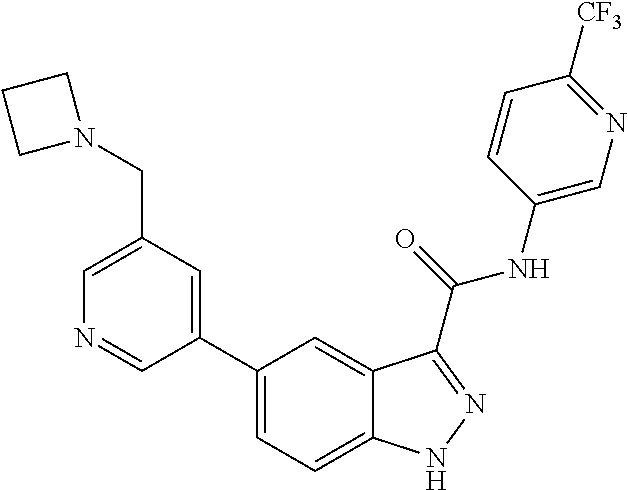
C1(CN2CCC2)=CN=CC(C2=CC=C3C(=C2)C(C(NC2=CN=C([CF3])C=C2)=O)=NN3)=C1
